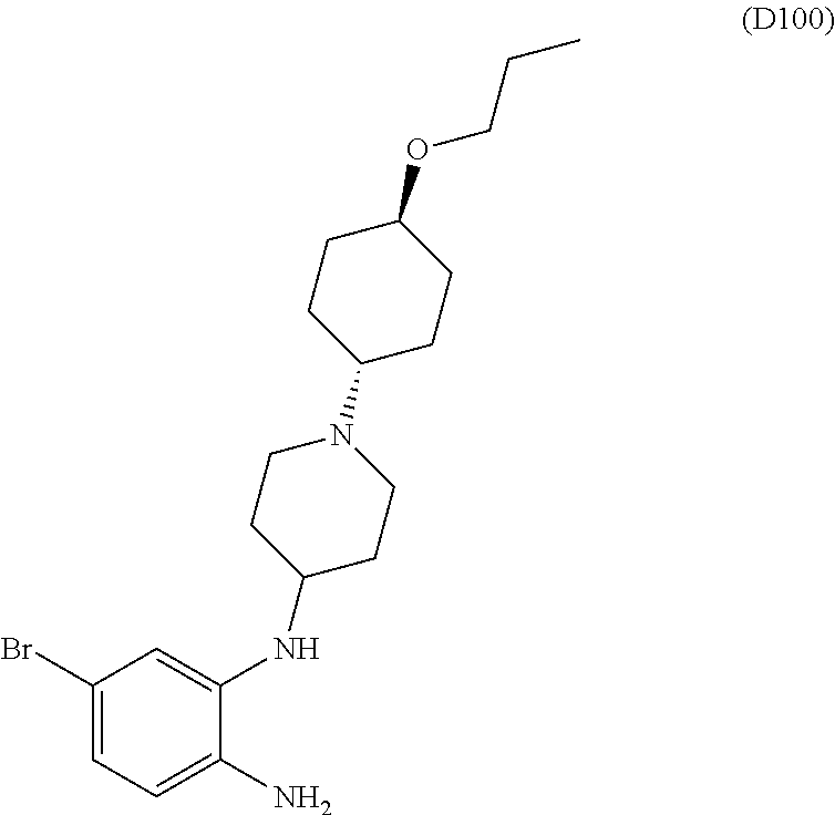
C1(Br)=CC=C(N)C(NC2CCN(C3CCC(OCCC)CC3)CC2)=C1
